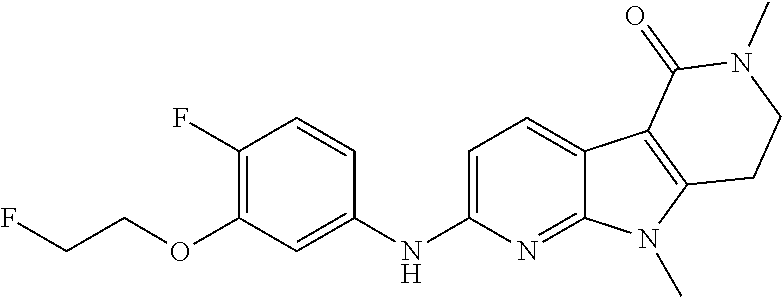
C1(NC2=CC(OCCF)=C(F)C=C2)=CC=C2C(=N1)N(C)C1=C2C(=O)N(C)CC1
